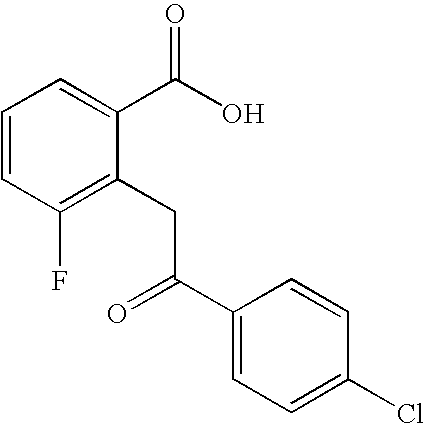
C1=CC(F)=C(CC(C2=CC=C(Cl)C=C2)=O)C(C(O)=O)=C1
